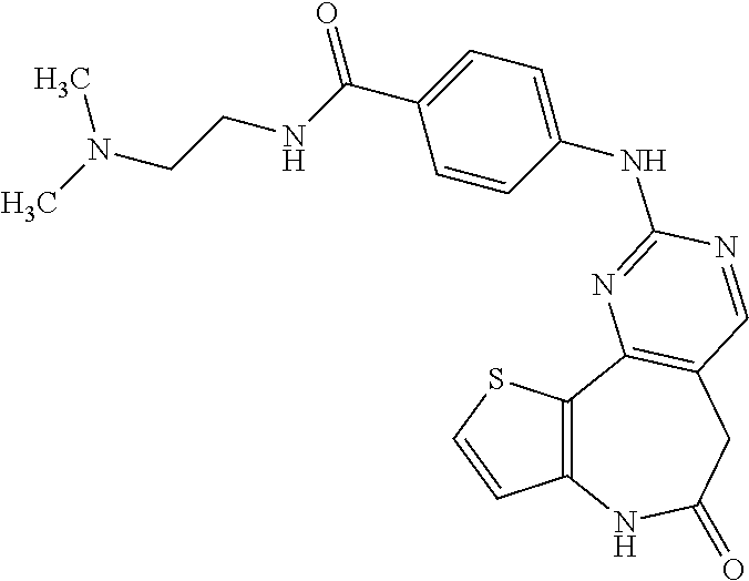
C12=C(C3=C(CC(=O)N1)C=NC(NC1=CC=C(C(NCCN(C)C)=O)C=C1)=N3)SC=C2
